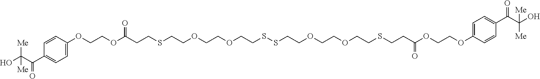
C1=CC(OCCOC(CCSCCOCCOCCSSCCOCCOCCSCCC(OCCOC2=CC=C(C(C(O)([Me])[Me])=O)C=C2)=O)=O)=CC=C1C(C(O)([Me])[Me])=O
